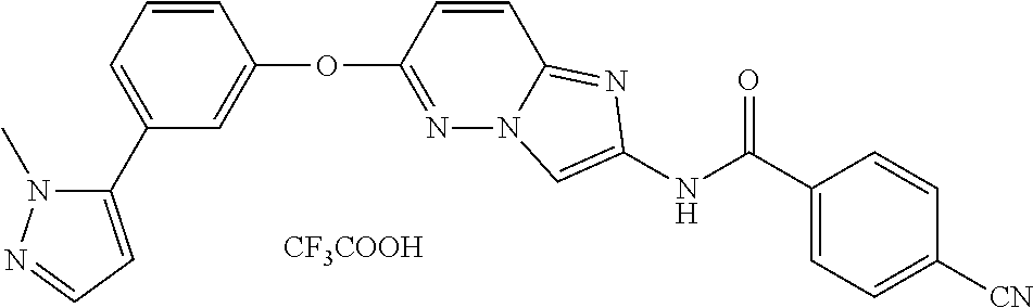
[CF3COOH].O(C1=NN2C(=NC(NC(C3=CC=C([CN])C=C3)=O)=C2)C=C1)C1=CC(C2=CC=NN2C)=CC=C1
